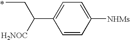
CCC(C1=CC=C([NHMs])C=C1)[H2NOC].*
